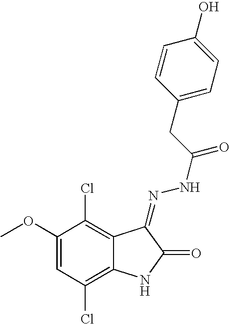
C1(OC)=CC(Cl)=C2C(=C1Cl)C(=NNC(=O)CC1=CC=C(O)C=C1)C(=O)N2
